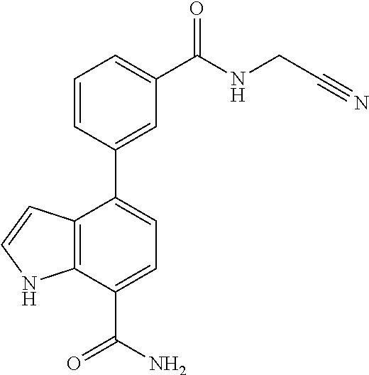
C12=C(C(C(N)=O)=CC=C1C1=CC(C(NCC#N)=O)=CC=C1)NC=C2
